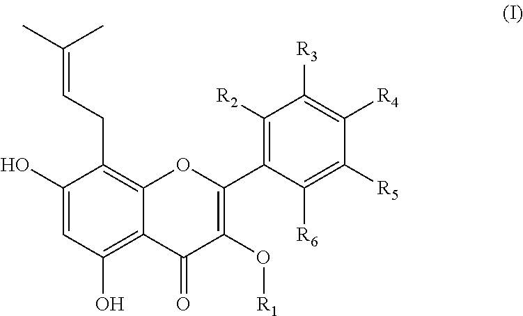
C1(O)=CC(O)=C2C(=C1CC=C(C)C)OC(C1=C([R2])C([R3])=C([R4])C([R5])=C1[R6])=C(O[R1])C2=O
